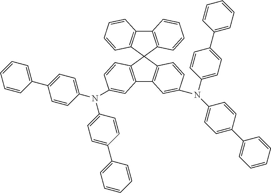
C12=C(C=CC=C1)C1(C3=C2C=CC=C3)C2=C(C3=C1C=CC(N(C1=CC=C(C4=CC=CC=C4)C=C1)C1=CC=C(C4=CC=CC=C4)C=C1)=C3)C=C(N(C1=CC=C(C3=CC=CC=C3)C=C1)C1=CC=C(C3=CC=CC=C3)C=C1)C=C2
